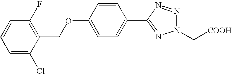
C1=CC(C2=NN(C[COOH])N=N2)=CC=C1OCC1=C(F)C=CC=C1Cl
